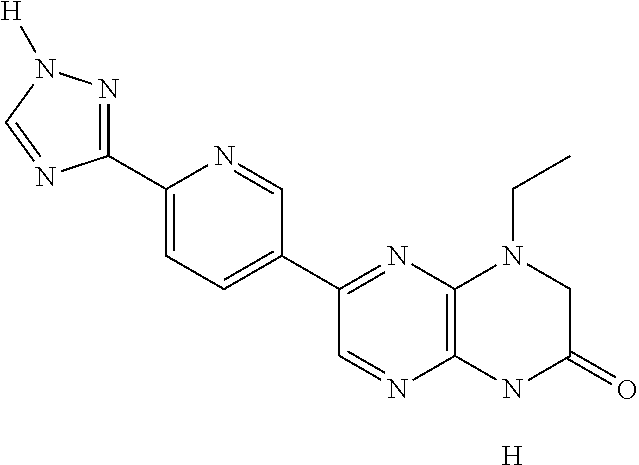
C12=C(NC(=O)CN1CC)N=CC(C1=CC=C(C3=NN([H])C=N3)N=C1)=N2.[H]
